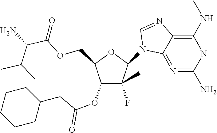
C1(N2C3=N=C(N)NC(NC)=C3N=C2)C(F)(C)C(OC(CC2CCCCC2)=O)C(COC(=O)C(N)C(C)C)O1
